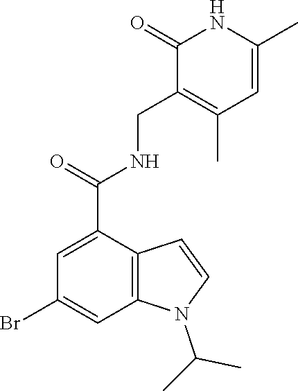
C1(=O)NC(C)=CC(C)=C1CNC(C1=CC(Br)=CC2=C1C=CN2C(C)C)=O
